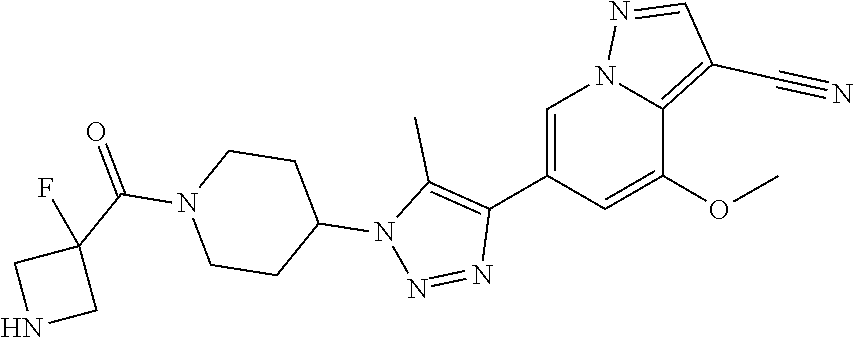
C1(C2=C(C)N(C3CCN(C(=O)C4(F)CNC4)CC3)N=N2)=CN2C(=C(C#N)C=N2)C(OC)=C1
